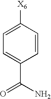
NC(C1=CC=C([X6])C=C1)=O
